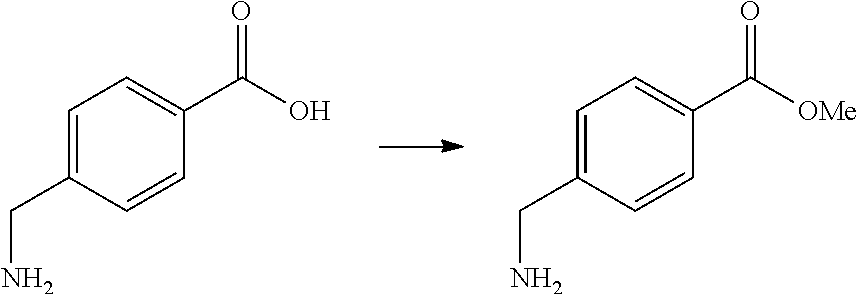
C1=C(CN)C=CC(C(O)=O)=C1.C1=C(CN)C=CC(C([OMe])=O)=C1
